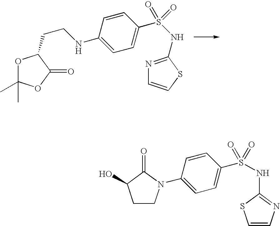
O1C(C)(C)OC(=O)C1CCNC1=CC=C(S(NC2=NC=CS2)(=O)=O)C=C1.C1CC(O)C(=O)N1C1=CC=C(S(NC2=NC=CS2)(=O)=O)C=C1
